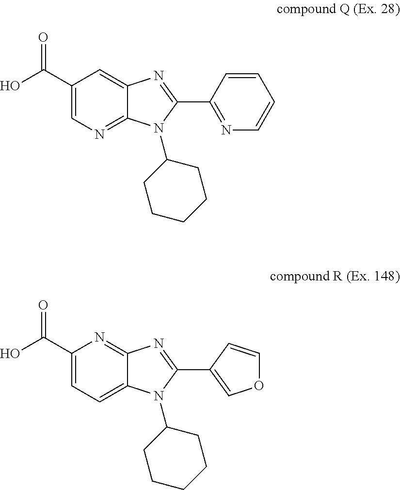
C1(C(O)=O)=CN=C2C(=C1)N=C(C1=NC=CC=C1)N2C1CCCCC1.C1(C(O)=O)=CC=C2C(=N1)N=C(C1=COC=C1)N2C1CCCCC1
